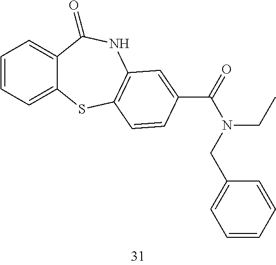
C1=CC=C2C(=C1)C(=O)NC1=C(S2)C=CC(C(=O)N(CC2=CC=CC=C2)CC)=C1
